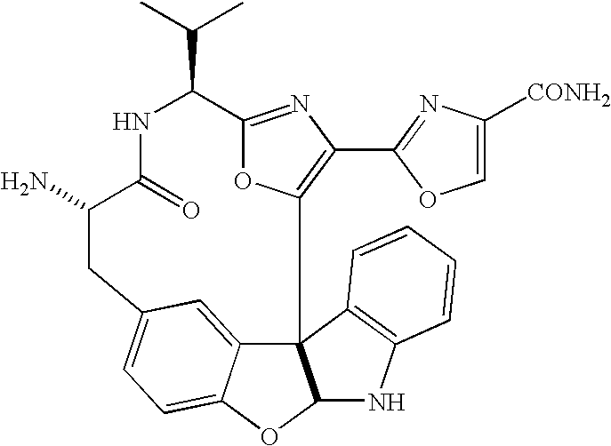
C12=NC(C3=NC([CONH2])=CO3)=C(O1)C13C4=CC(=CC=C4OC1NC1=C3C=CC=C1)CC(N)C(=O)NC2C(C)C
